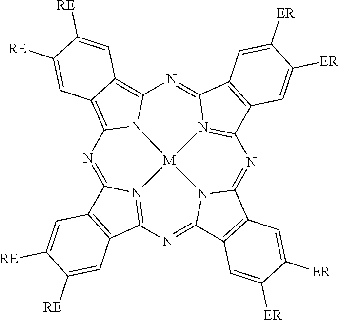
N1=C2N3=C(N=C4N5C(=NC6=N7C(=NC8=C9C(=C1N8[M]753)C=C([RE])C([RE])=C9)C1=C6C=C([ER])C([ER])=C1)C1=C4C=C([ER])C([ER])=C1)C1=C2C=C([RE])C([RE])=C1
